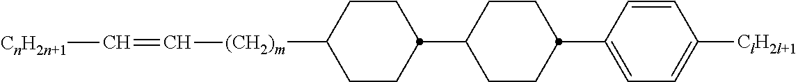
C1=CC(C2CCC(C3CCC([(CH2)m]C=C[CnH2n+1])CC3)CC2)=CC=C1[ClH2l+1]
